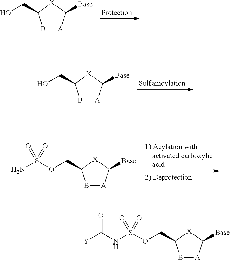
B1[A]C([Base])[X]C1CO.B1[A]C([Base])[X]C1CO.B1[A]C([Base])[X]C1COS(N)(=O)=O.B1[A]C([Base])[X]C1COS(NC([Y])=O)(=O)=O
